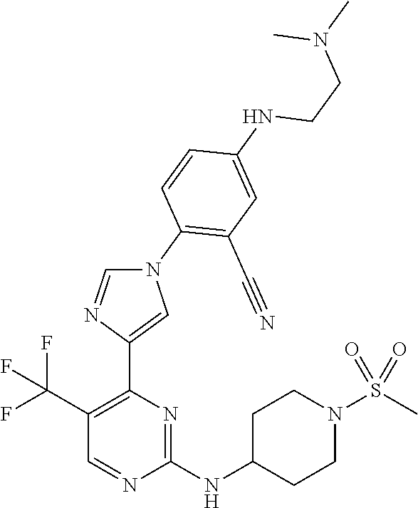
C1C(NC2=NC(C3=CN(C4=C(C#N)C=C(NCCN(C)C)C=C4)C=N3)=C(C(F)(F)F)C=N2)CCN(S(=O)(=O)C)C1
